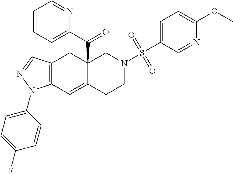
C12(C(C3=CC=CC=N3)=O)C(=CC3=C(C1)C=NN3C1=CC=C(F)C=C1)CCN(S(C1=CC=C(OC)N=C1)(=O)=O)C2
